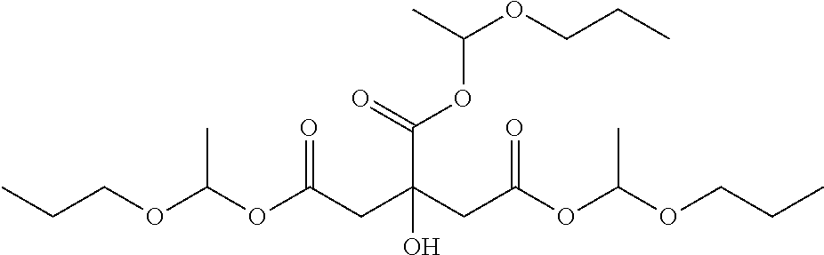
C(OC(OCCC)C)(CC(CC(OC(OCCC)C)=O)(C(OC(OCCC)C)=O)O)=O
